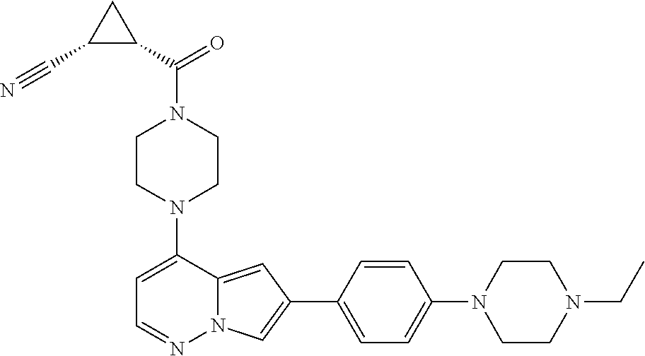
N1(C2=CC=NN3C2=CC(C2=CC=C(N4CCN(CC)CC4)C=C2)=C3)CCN(C(C2CC2C#N)=O)CC1
